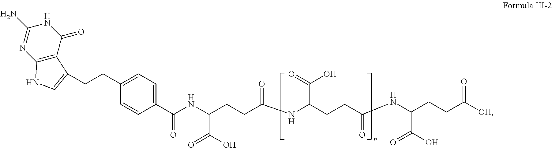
C1(N)=NC2=C(C(=O)N1)C(CCC1=CC=C(C(NC(CCC(NC(CCC(NC(CCC([OH])=O)C(O)=O)=O)C(=O)O)=O)C(O)=O)=O)C=C1)=CN2
